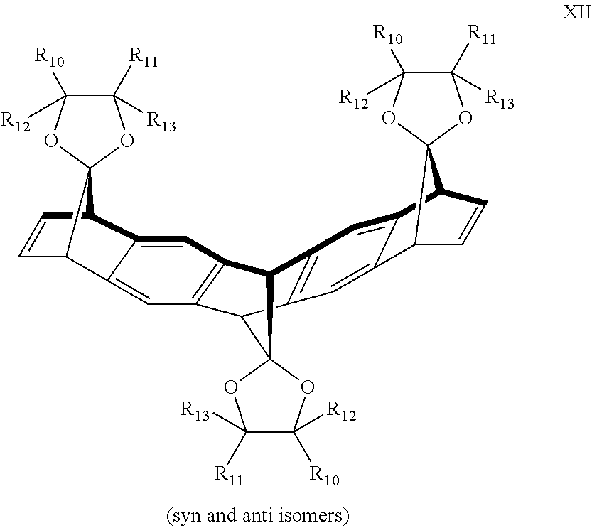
C1=C2C(=CC3=C1C1C4=C(C=C5C(=C4)C4C=CC5C45OC([R12])([R10])C([R13])([R11])O5)C3C13OC([R12])([R10])C([R13])([R11])O3)C1C=CC2C12OC([R12])([R10])C([R13])([R11])O2
